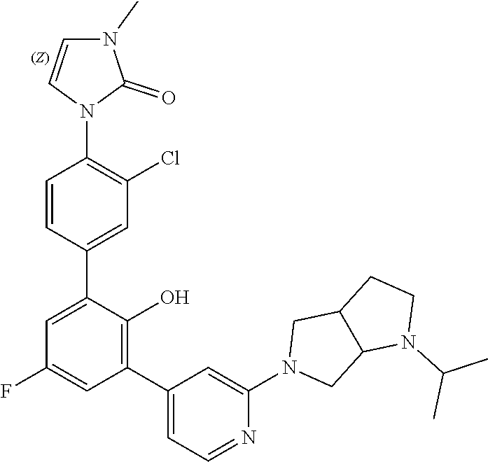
C1(C2=CC(Cl)=C(N3C(=O)N(C)C=C3)C=C2)=CC(F)=CC(C2=CC=NC(N3CC4C(C3)CCN4C(C)C)=C2)=C1O
